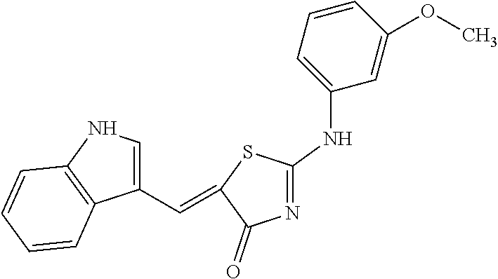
C1(C=C2C(=O)N=C(NC3=CC=CC(OC)=C3)S2)=CNC2=C1C=CC=C2
